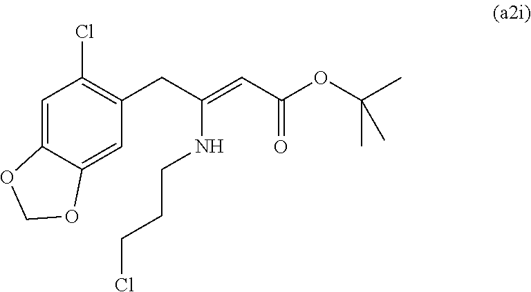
C1=C2C(=CC(CC(NCCCCl)=CC(=O)OC(C)(C)C)=C1Cl)OCO2
